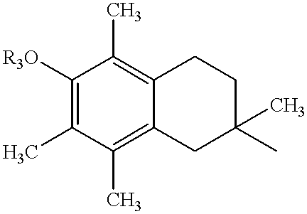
C1([R3O])=C(C)C(C)=C2C(=C1C)CCC(C)(C)C2
